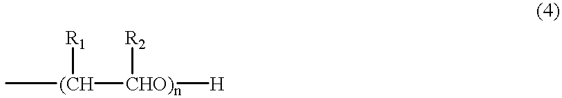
C[(CH]([R1])[CHO)n]([R2])[H]
